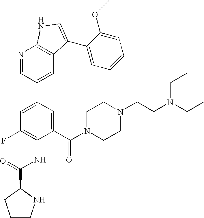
C1(C(N2CCN(CCN(CC)CC)CC2)=O)=CC(C2=CC3=C(N=C2)NC=C3C2=CC=CC=C2OC)=CC(F)=C1NC(C1CCCN1)=O
